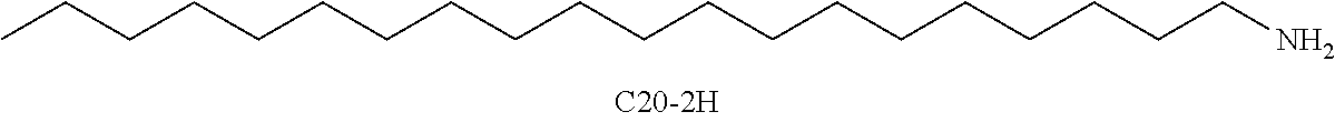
CCCCCCCCCCCCCCCCCCCCN
